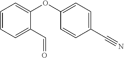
C1=CC=C(C=O)C(OC2=CC=C(C#N)C=C2)=C1
